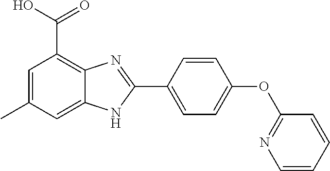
C1=C(C2=NC3=C(C(=O)O)C=C(C)C=C3N2)C=CC(OC2=NC=CC=C2)=C1
